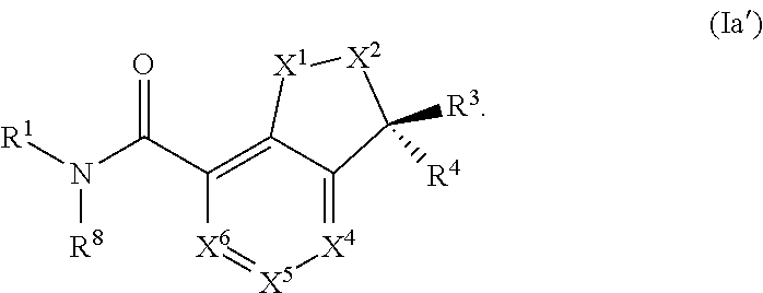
C1(C(N([R1])[R8])=O)=C2C(=[X4][X5]=[X6]1)C([R3])([R4])[X2][X1]2
